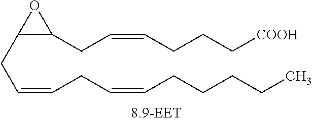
C(C=CCCCCC)C=CCC1C(CC=CCCC[COOH])O1
